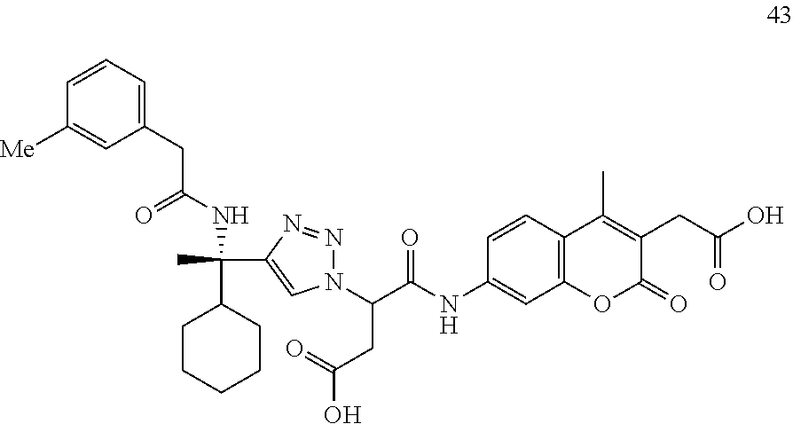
C1=CC2=C(C=C1NC(C(CC(O)=O)N1N=NC(C(C)(C3CCCCC3)NC(=O)CC3=CC=CC([Me])=C3)=C1)=O)OC(=O)C(CC(O)=O)=C2C
